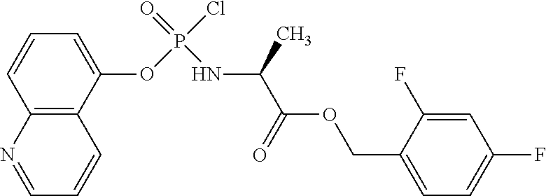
C1(OP(Cl)(=O)NC(C(=O)OCC2=CC=C(F)C=C2F)C)=CC=CC2=C1C=CC=N2
